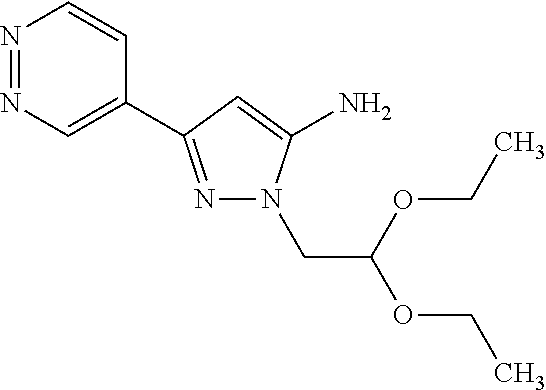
N1=NC=C(C2=NN(CC(OCC)OCC)C(N)=C2)C=C1
